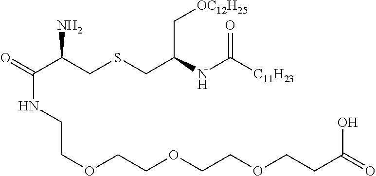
O=C(C(CSCC(NC([C11H23])=O)C[OC12H25])N)NCCOCCOCCOCCC(=O)O
